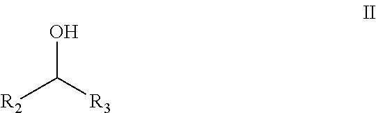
OC([R3])[R2]
